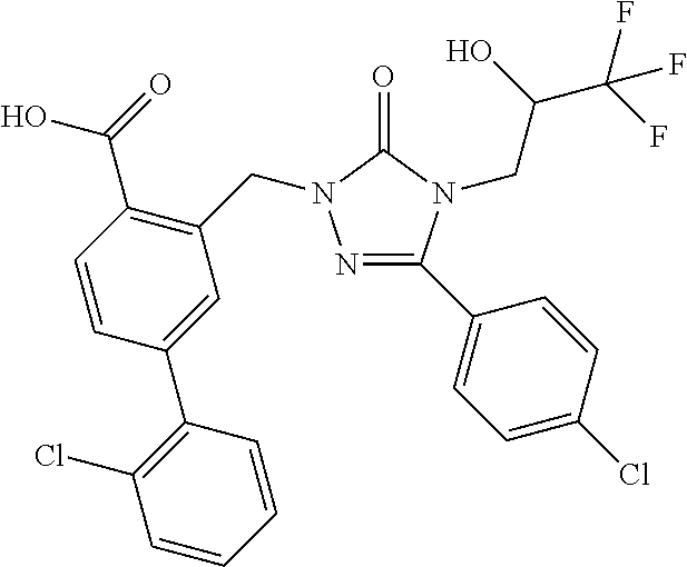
N1=C(C2=CC=C(Cl)C=C2)N(CC(C(F)(F)F)O)C(=O)N1CC1=C(C(=O)O)C=CC(C2=C(Cl)C=CC=C2)=C1
